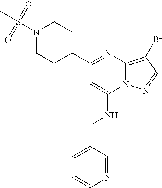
C1(C2=NC3=C(Br)C=NN3C(NCC3=CC=CN=C3)=C2)CCN(S(C)(=O)=O)CC1
